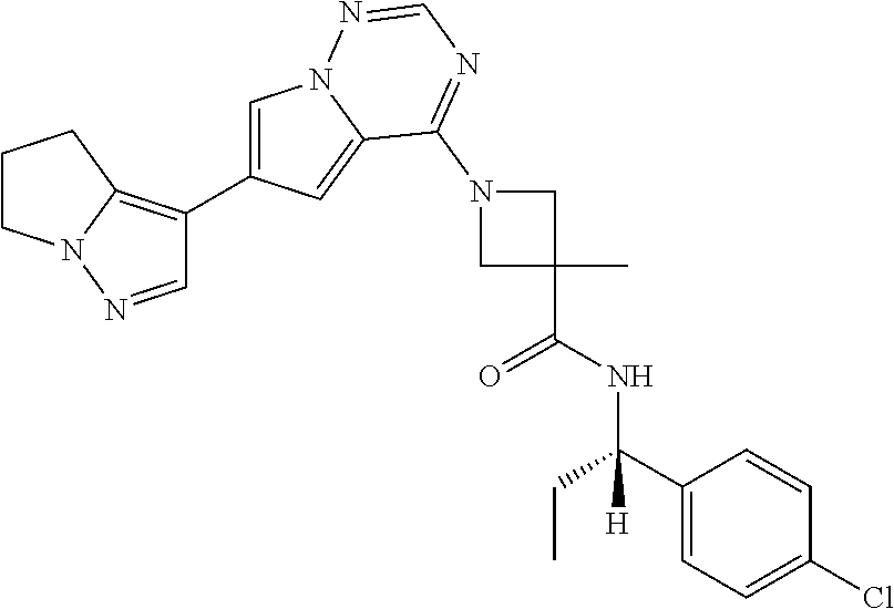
C1=C(C2=C3N(N=C2)CCC3)C=C2N1N=CN=C2N1CC(C(NC(C2=CC=C(Cl)C=C2)(CC)[H])=O)(C)C1
